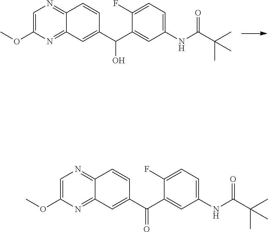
C1(OC)=CN=C2C(=N1)C=C(C(O)C1=CC(NC(C(C)(C)C)=O)=CC=C1F)C=C2.C1(OC)=CN=C2C(=N1)C=C(C(=O)C1=CC(NC(C(C)(C)C)=O)=CC=C1F)C=C2
